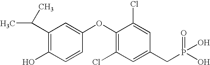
OC1=C(C(C)C)C=C(OC2=C(Cl)C=C(CP(O)(O)=O)C=C2Cl)C=C1
